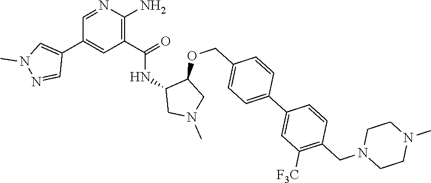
C1=NC(N)=C(C(=O)NC2CN(C)CC2OCC2=CC=C(C3=CC([F3C])=C(CN4CCN(C)CC4)C=C3)C=C2)C=C1C1=CN(C)N=C1
